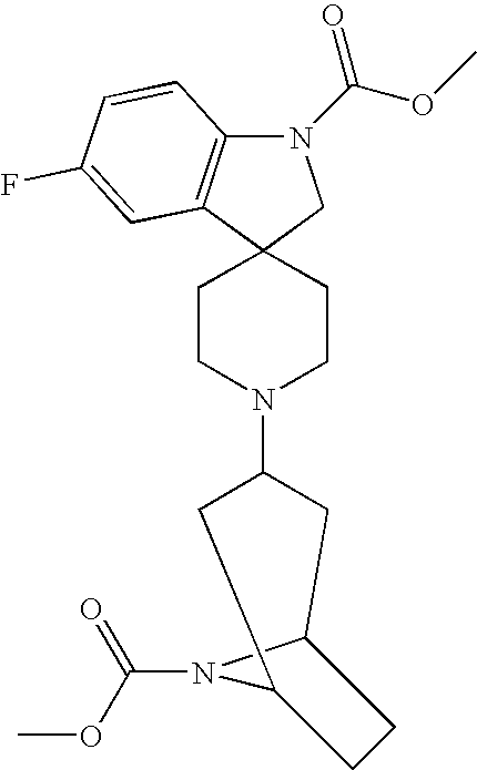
N1(C(OC)=O)C2=C(C3(C1)CCN(C1CC4N(C(=O)OC)C(C1)CC4)CC3)C=C(F)C=C2
